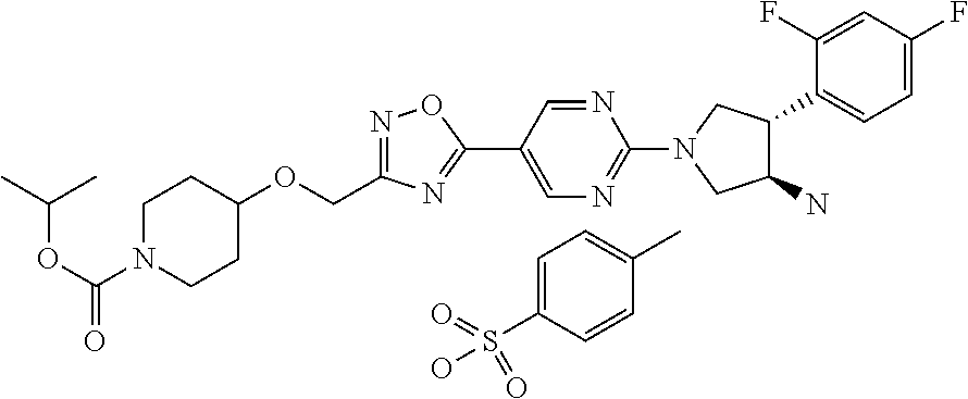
C1=C(S(O)(=O)=O)C=CC(C)=C1.C(OC(N1CCC(OCC2=NOC(C3=CN=C(N4CC(N)C(C5=CC=C(F)C=C5F)C4)N=C3)=N2)CC1)=O)(C)C
